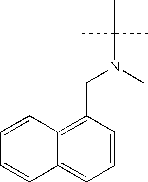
C1(CN(C(C)(C)C)C)=C2C(=CC=C1)C=CC=C2
